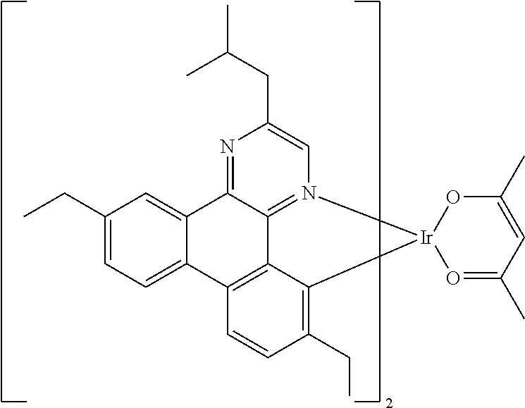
C1(CC)=CC=C2C(=C1)C1=NC(CC(C)C)=CN3=C1C1=C2C=CC(CC)=C1[Ir]31O=C(C)C=C(C)O1
